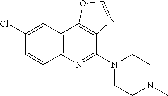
C12=C(C3=C(C(N4CCN(C)CC4)=N1)N=CO3)C=C(Cl)C=C2
